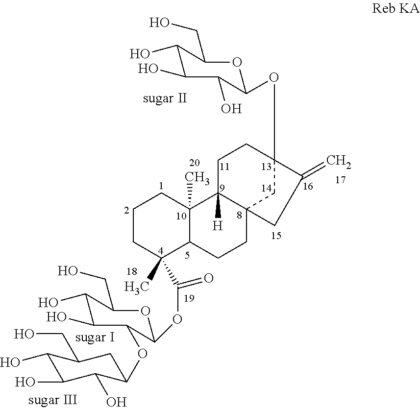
OC1C(O)C(CO)OC(OC23CC4(CCC5C(C)(C(OC6C(OC7C(O)C(O)C(O)C(CO)C7)C(O)C(O)C(CO)O6)=O)CCCC5(C)C4([H])CC2)CC3=C)C1O
